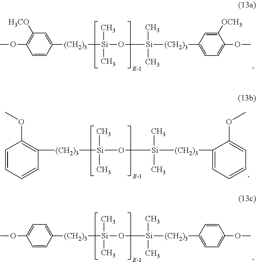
C1=CC([(CH2)3][Si](O[Si]([(CH2)3]C2=CC=CC=C2OC)(C)C)(C)C)=C(OC)C=C1.C1=CC([(CH2)3][Si](O[Si]([(CH2)3]C2=CC=C(OC)C([OCH3])=C2)(C)C)(C)C)=CC([H3CO])=C1OC.C1=CC([(CH2)3][Si](O[Si]([(CH2)3]C2=CC=C(OC)C=C2)(C)C)(C)C)=CC=C1OC
